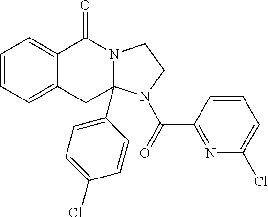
C1=CC=C2C(=C1)C(=O)N1C(C3=CC=C(Cl)C=C3)(C2)N(C(=O)C2=NC(Cl)=CC=C2)CC1
